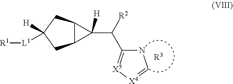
C12C(CC([H])([L1][R1])C1)C2(C([R2])C1=[X5][X4]=CN1)[H].[R3]
